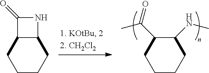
C1(NC)C(C(C)=O)CCCC1.C12C(C(=O)N1)CCCC2
